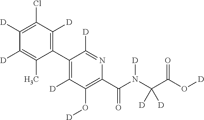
C1(C2=C([D])C(Cl)=C([D])C([D])=C2C)=C([D])C(O[D])=C(C(N(C(C(O[D])=O)([D])[D])[D])=O)N=C1[D]
